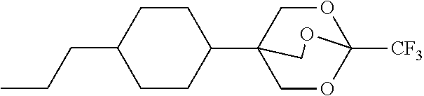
C1CC(CCC)CCC1C12COC([CF3])(OC1)OC2
